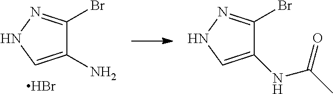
C1(N)=CNN=C1Br.C1(NC(=O)C)=CNN=C1Br.Br
